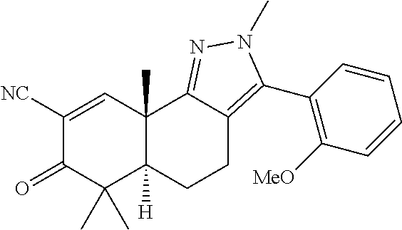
C1([NC])=CC2(C)C([H])(C(C)(C)C1=O)CCC1=C(C3=C([MeO])C=CC=C3)N(C)N=C21
